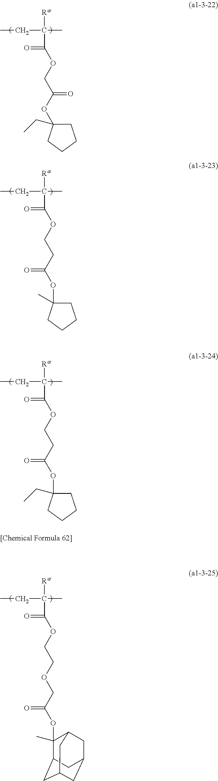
[Ra]C(C)(CC)C(=O)OCC(OC1(CC)CCCC1)=O.[Ra]C(C)(CC)C(=O)OCCC(=O)OC1(C)CCCC1.[Ra]C(C)(CC)C(=O)OCCC(=O)OC1(CC)CCCC1.[Ra]C(C)(CC)C(=O)OCCOCC(=O)OC1(C)C2CC3CC(CC1C3)C2
